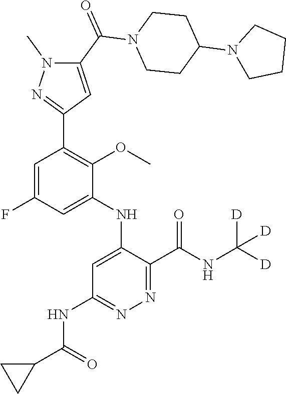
C1=C(NC2=CC(NC(C3CC3)=O)=NN=C2C(NC([D])([D])[D])=O)C(OC)=C(C2=NN(C)C(C(N3CCC(N4CCCC4)CC3)=O)=C2)C=C1F
